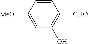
C1=CC([MeO])=CC(O)=C1[CHO]
